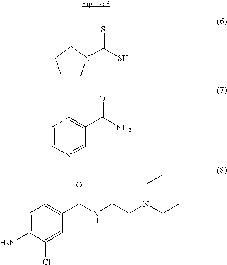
C1=C(N)C(Cl)=CC(C(NCCN(CC)CC)=O)=C1.C1CN(C(S)=S)CC1.C1=CN=CC(C(N)=O)=C1
